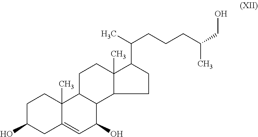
C1C(O)CC2=CC(O)C3C(C2(C)C1)CCC1(C)C3CCC1C(C)CCCC(CO)C
